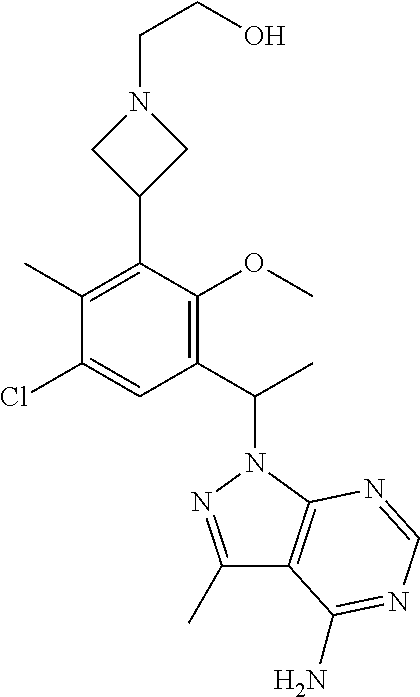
C1(C)=NN(C(C2=C(OC)C(C3CN(CCO)C3)=C(C)C(Cl)=C2)C)C2=C1C(N)=NC=N2
